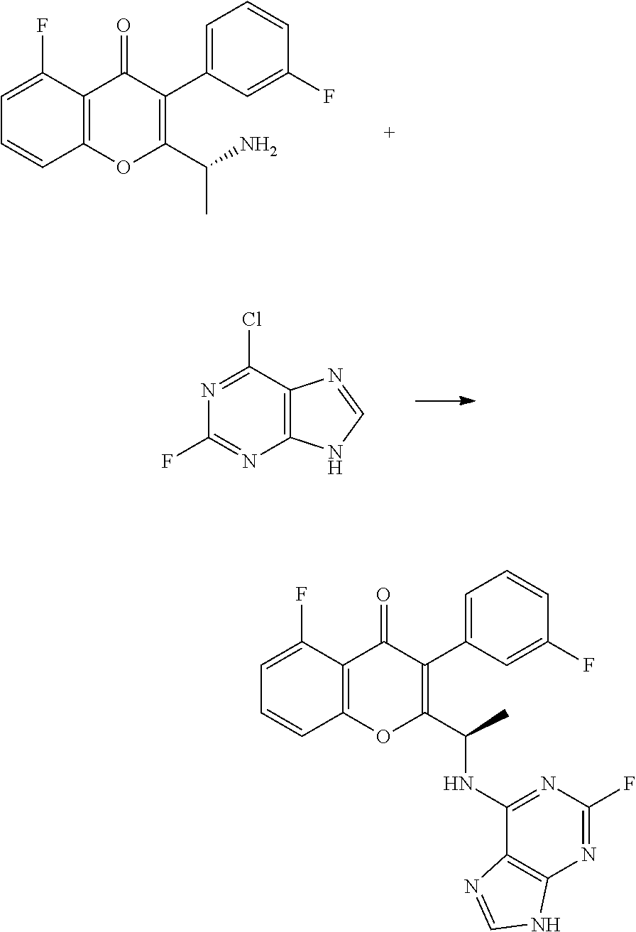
C1=C(F)C2=C(C=C1)OC(C(C)NC1=NC(F)=NC3=C1N=CN3)=C(C1=CC=CC(F)=C1)C2=O.C1=C(F)C2=C(C=C1)OC(C(N)C)=C(C1=CC=CC(F)=C1)C2=O.N1=C(Cl)C2=C(N=C1F)NC=N2
